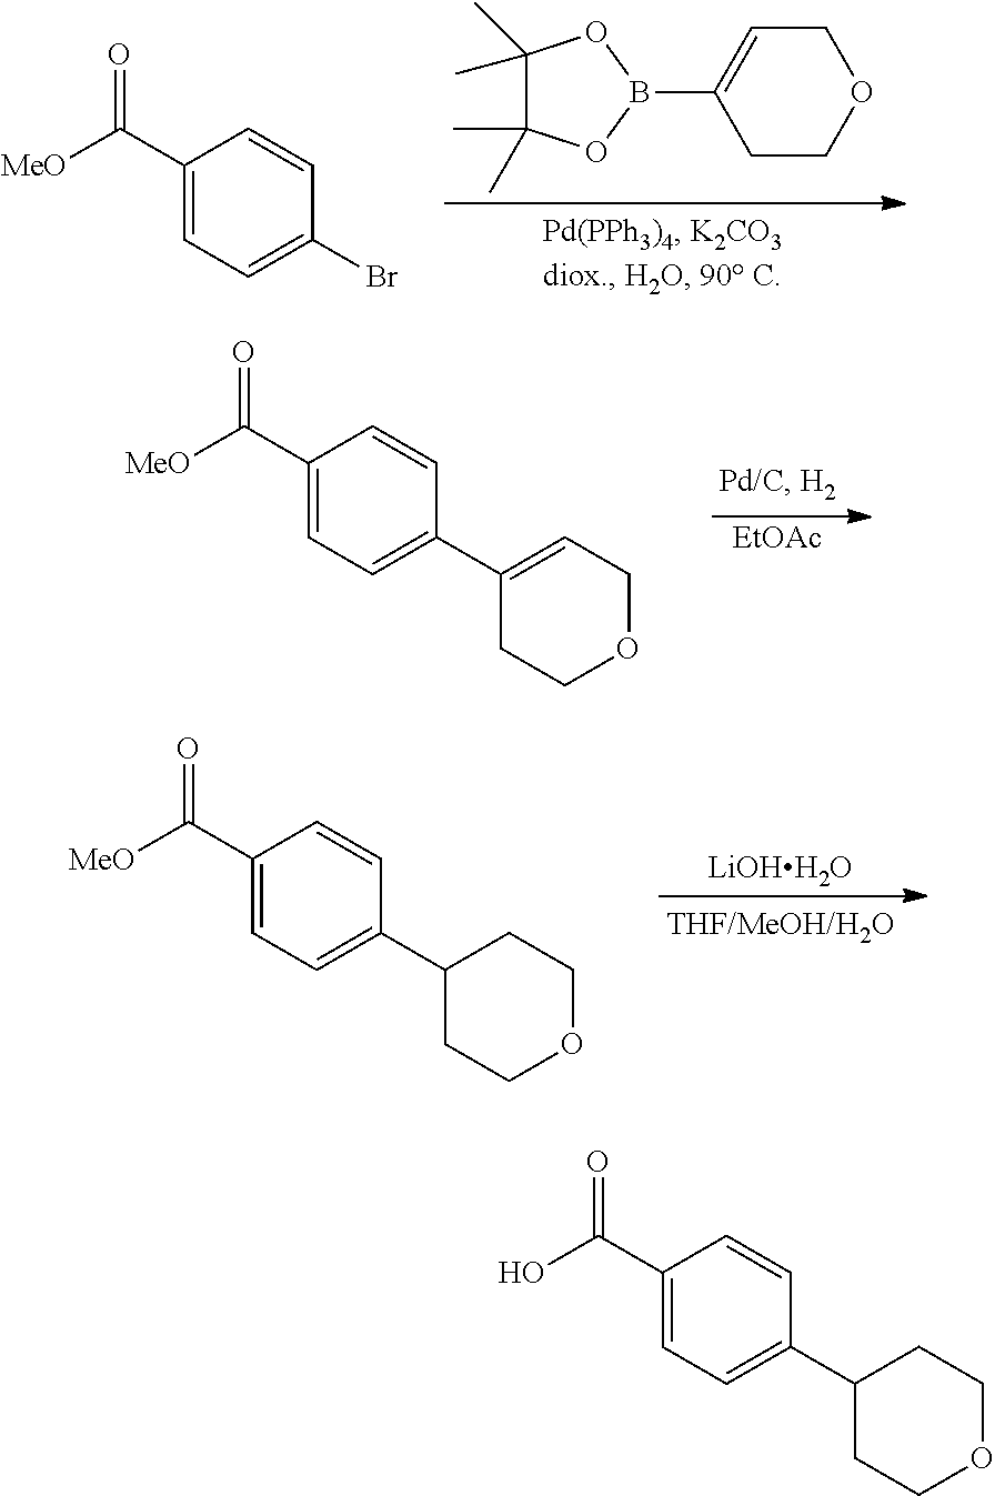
[EtOAc].C1(C([MeO])=O)=CC=C(C2=CCOCC2)C=C1.[LiOHH2O].C1(C([MeO])=O)=CC=C(C2CCOCC2)C=C1.C1COCC=C1B1OC(C)(C)C(C)(C)O1.C1(C([MeO])=O)=CC=C(Br)C=C1.C1(C(O)=O)=CC=C(C2CCOCC2)C=C1
